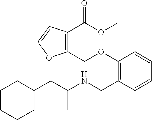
O(C1=C(CNC(CC2CCCCC2)C)C=CC=C1)CC1=C(C(OC)=O)C=CO1
